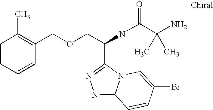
C(NC(=O)C(N)(C)C)(COCC1=C(C)C=CC=C1)C1=NN=C2N1C=C(Br)C=C2
